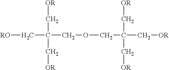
[RO]CC(COCC(C[OR])(C[OR])C[OR])(C[OR])C[OR]
